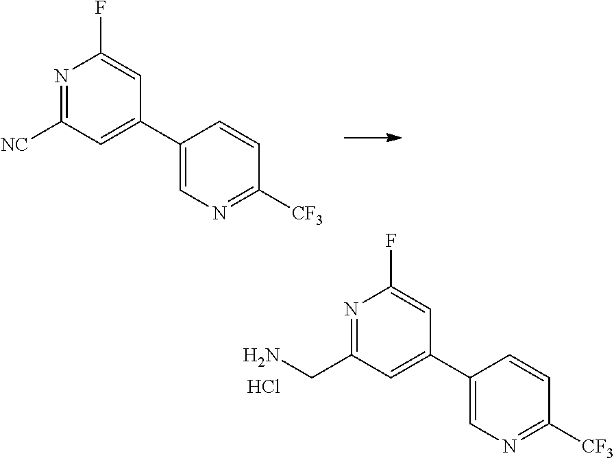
C1(C2=CC(CN)=NC(F)=C2)=CN=C([CF3])C=C1.Cl.C1(C2=CC([NC])=NC(F)=C2)=CN=C([CF3])C=C1
